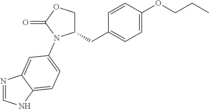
C1(CC2=CC=C(OCCC)C=C2)COC(=O)N1C1=CC=C2NC=NC2=C1
